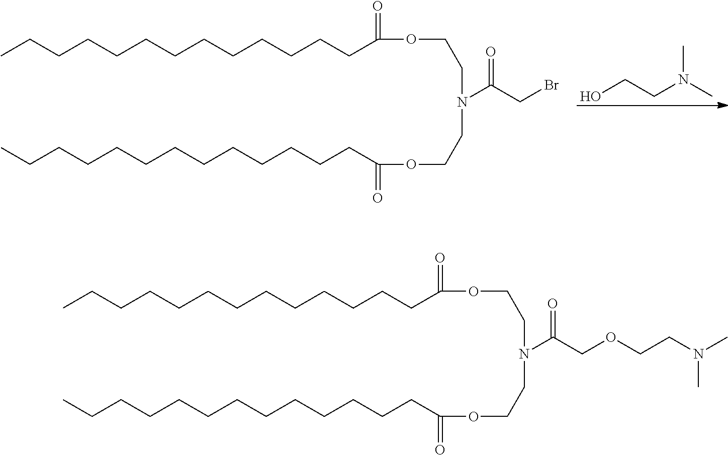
N(CCO)(C)C.CCCCCCCCCCCCCC(OCCN(CCOC(CCCCCCCCCCCCC)=O)C(CBr)=O)=O.CCCCCCCCCCCCCC(OCCN(CCOC(CCCCCCCCCCCCC)=O)C(COCCN(C)C)=O)=O
